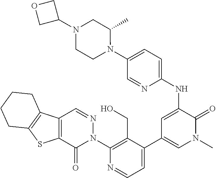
C1(N2N=CC3=C(C2=O)SC2=C3CCCC2)=C(CO)C(C2=CN(C)C(=O)C(NC3=CC=C(N4C(C)CN(C5COC5)CC4)C=N3)=C2)=CC=N1
